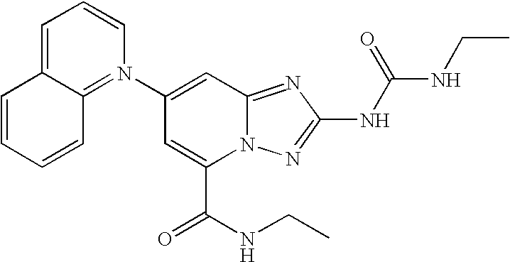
N1(C2=CC3=NC(NC(=O)NCC)=NN3C(C(=O)NCC)=C2)=C2C(=CC=C1)C=CC=C2
